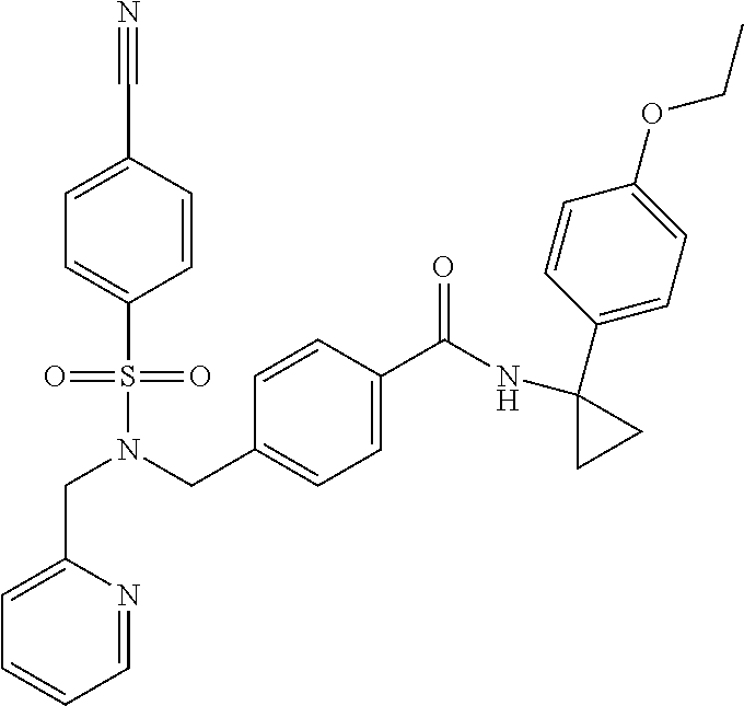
C(N(S(=O)(=O)C1=CC=C(C#N)C=C1)CC1=CC=C(C(NC2(C3=CC=C(OCC)C=C3)CC2)=O)C=C1)C1=CC=CC=N1
